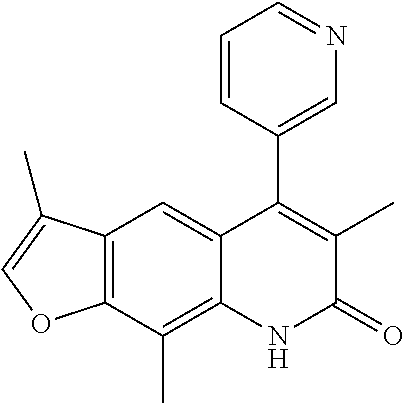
C12=C(C(C)=C3C(=C1)C(C1=CN=CC=C1)=C(C)C(=O)N3)OC=C2C
